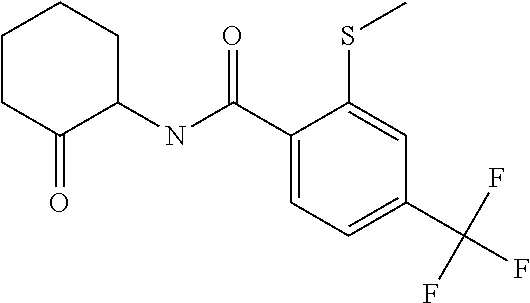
C1(C(NC2CCCCC2=O)=O)=CC=C(C(F)(F)F)C=C1SC
